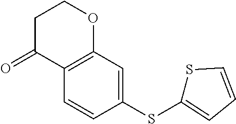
C1=CC(SC2=CC=CS2)=CC2=C1C(=O)CCO2
